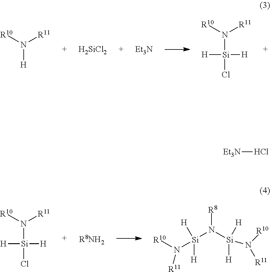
[R10]N([R11])[H].[R10]N([R11])[Si](Cl)([H])[H].[H2SiCl2].[Et3N].[R10]N([R11])[Si](Cl)([H])[H].[R8NH2].[R8]N([Si](N([R10])[R11])([H])[H])[Si](N([R10])[R11])([H])[H].[Et3N]Cl
